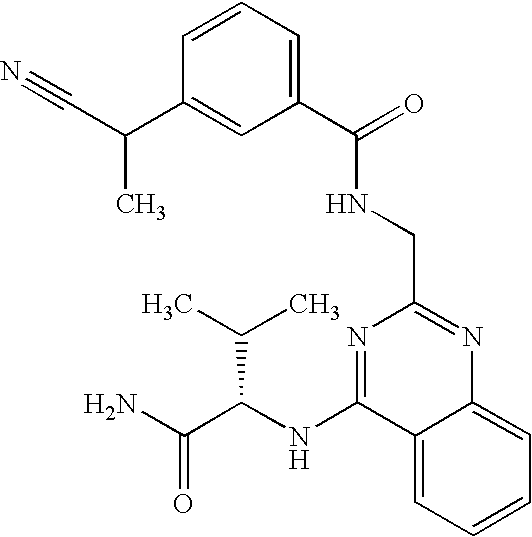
C1(C(C#N)C)=CC(C(=O)NCC2=NC3=CC=CC=C3C(NC(C(N)=O)C(C)C)=N2)=CC=C1
